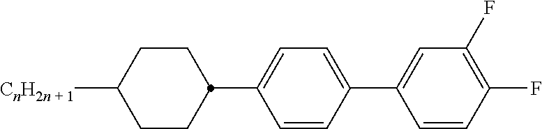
C1CC(C2=CC=C(C3=CC(F)=C(F)C=C3)C=C2)CCC1[CnH2n + 1]
